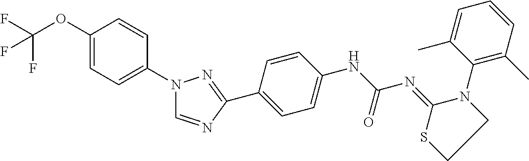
C1(OC(F)(F)F)=CC=C(N2C=NC(C3=CC=C(NC(N=C4N(C5=C(C)C=CC=C5C)CCS4)=O)C=C3)=N2)C=C1
